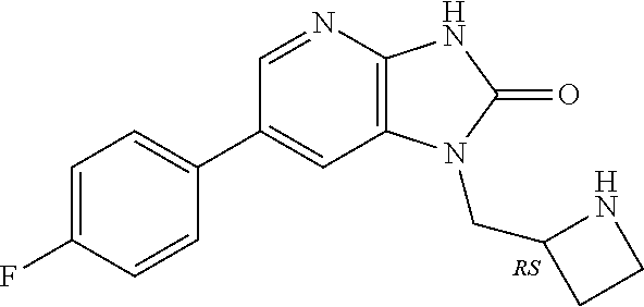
C1(C2=CC=C(F)C=C2)=CC2=C(N=C1)NC(=O)N2CC1CCN1
